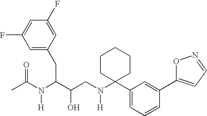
C1(F)=CC(F)=CC(CC(C(CN(C2(C3=CC=CC(C4=CC=NO4)=C3)CCCCC2)[H])O)N(C(C)=O)[H])=C1
